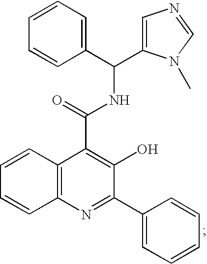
C12=C(N=C(C3=CC=CC=C3)C(O)=C1C(NC(C1=CC=CC=C1)C1=CN=CN1C)=O)C=CC=C2
